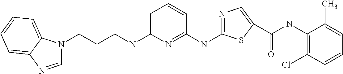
C(NC1=C(Cl)C=CC=C1C)(C1=CN=C(NC2=NC(NCCCN3C=NC4=CC=CC=C34)=CC=C2)S1)=O
